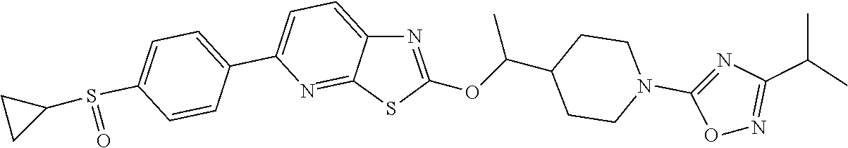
C1=C(C2=CC=C(S(C3CC3)=O)C=C2)N=C2C(=C1)N=C(OC(C1CCN(C3=NC(C(C)C)=NO3)CC1)C)S2
